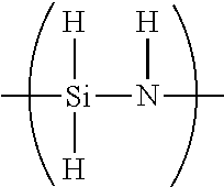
C[Si]([H])([H])N(C)[H]
